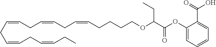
C(=CCC=CCC=CCCCCOC(C(OC1=CC=CC=C1C(=O)O)=O)CC)CC=CCC=CCC
